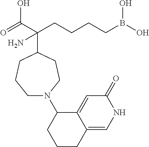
O=C(C(CCCCB(O)O)(N)C1CCCN(C2CCCC3=CNC(=O)C=C23)CC1)O
